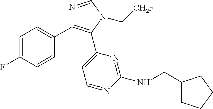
C1=C(F)C=CC(C2=C(C3=CC=NC(NCC4CCCC4)=N3)N(C[CH2F])C=N2)=C1
